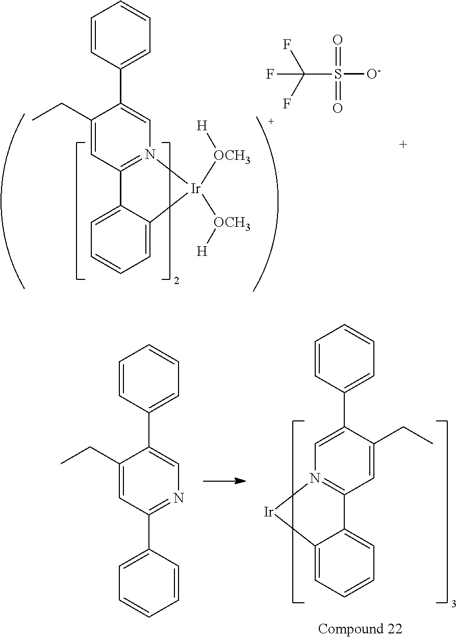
C1=CC=C2C(=C1)C1=N(C=C(C3=CC=CC=C3)C(CC)=C1)[Ir]2([OCH3][H])[OCH3][H].C(S([O-])(=O)=O)(F)(F)F.C1=CC=C2C(=C1)C1=N(C=C(C3=CC=CC=C3)C(CC)=C1)[Ir]2.C1=CC=CC(C2=NC=C(C3=CC=CC=C3)C(CC)=C2)=C1
